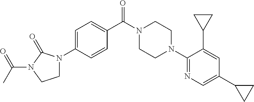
C1=C(N2CCN(C(C)=O)C2=O)C=CC(C(N2CCN(C3=NC=C(C4CC4)C=C3C3CC3)CC2)=O)=C1
